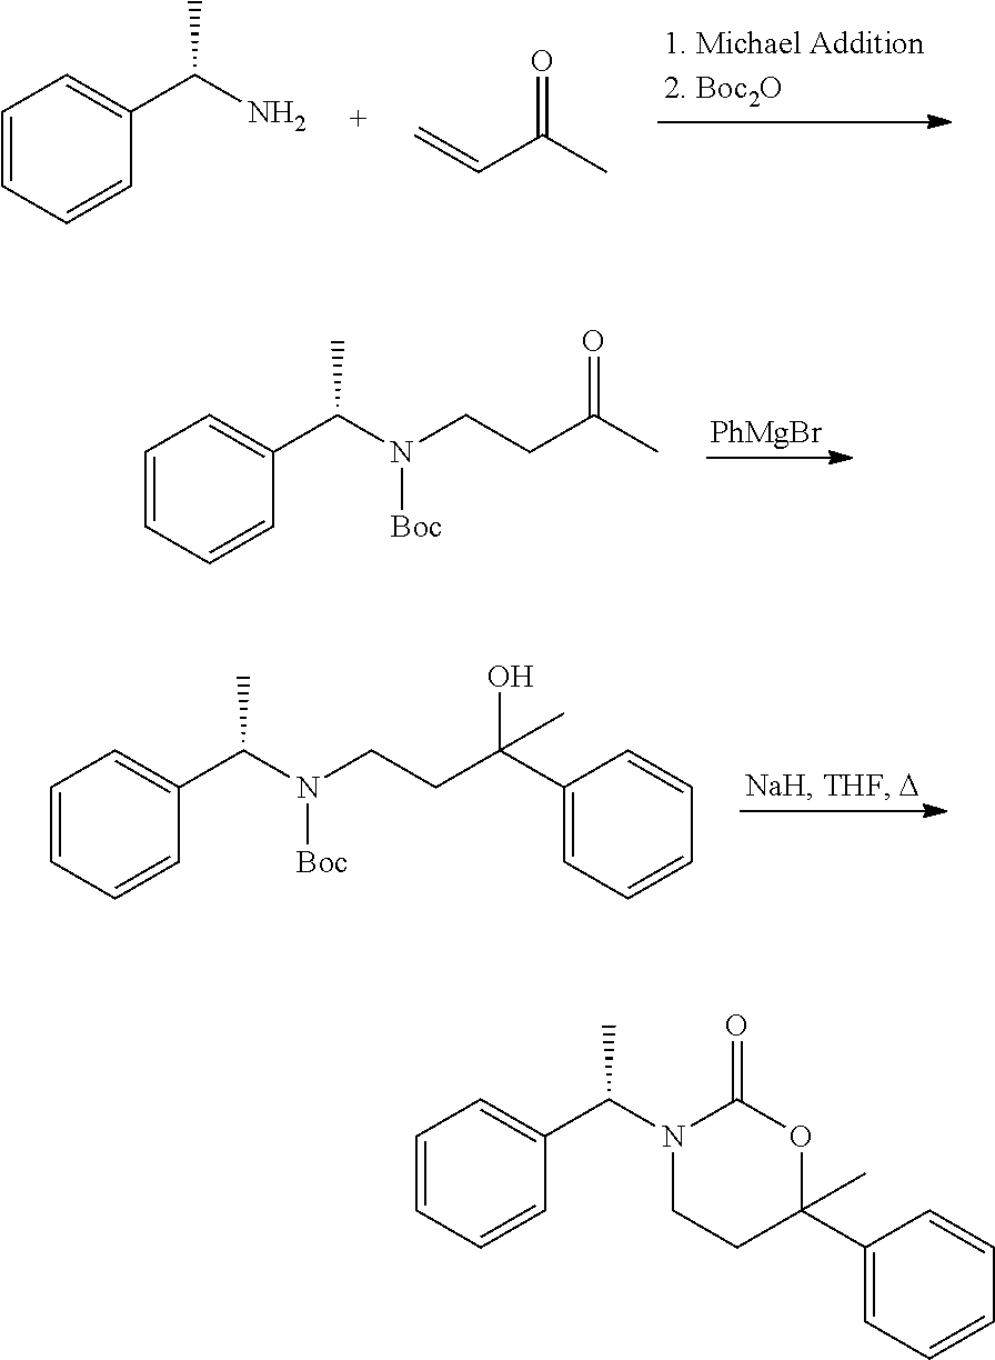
C1=CC=CC(C(N)C)=C1.C=CC(C)=O.C1=CC=CC(C(N(CCC(C)=O)[Boc])C)=C1.[PhMgBr].C1=CC=CC(C(N(CCC(C2=CC=CC=C2)(O)C)[Boc])C)=C1.C1=CC=CC(C(N2CCC(C3=CC=CC=C3)(C)OC2=O)C)=C1
